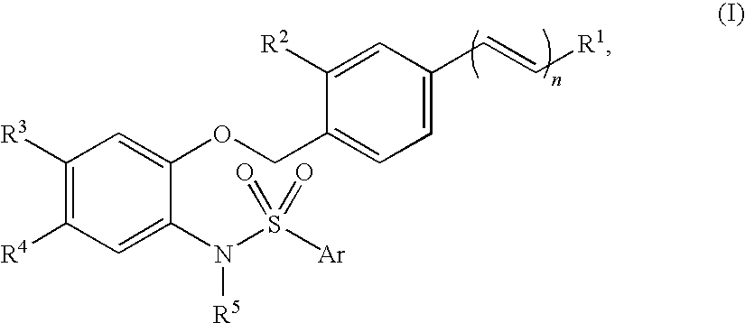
C1([R3])=C([R4])C=C(N([R5])S([Ar])(=O)=O)C(OCC2=CC=C(C=C[R1])C=C2[R2])=C1
